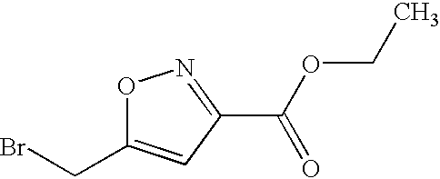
O1C(CBr)=CC(C(=O)OCC)=N1
